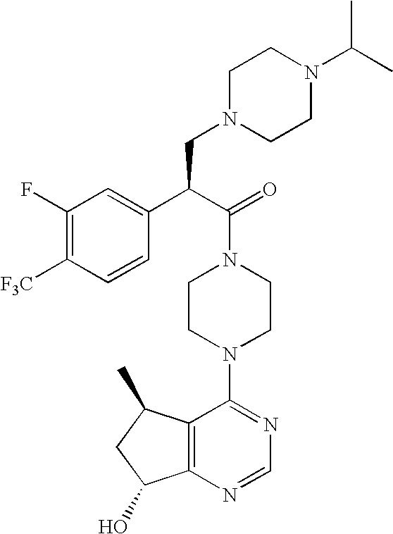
C(N1CCN(C2=NC=NC3=C2C(C)CC3O)CC1)(C(C1=CC(F)=C([F3C])C=C1)CN1CCN(C(C)C)CC1)=O
